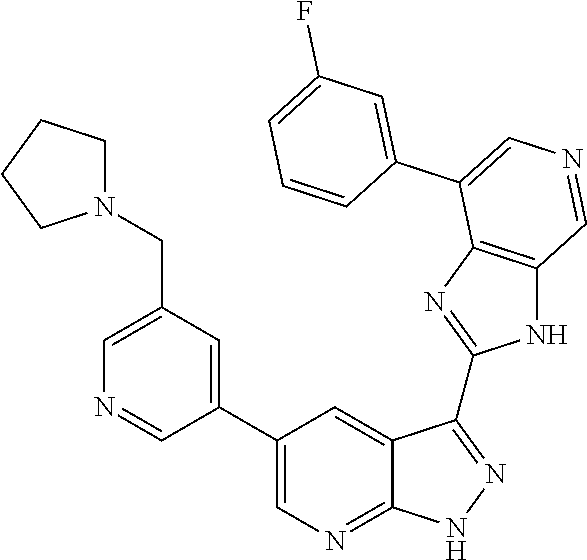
C1=C(CN2CCCC2)C=C(C2=CN=C3C(=C2)C(C2=NC4=C(N2)C=NC=C4C2=CC(F)=CC=C2)=NN3)C=N1
